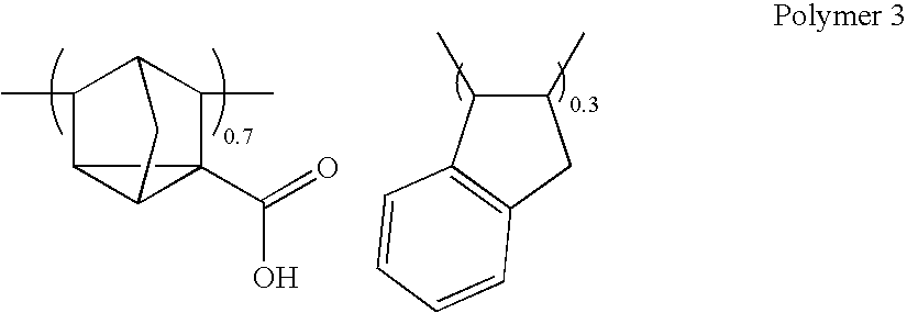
C12C3(C(=O)O)C1CC(C3C)C2C.C1(C)C(C)C2=C(C1)C=CC=C2
